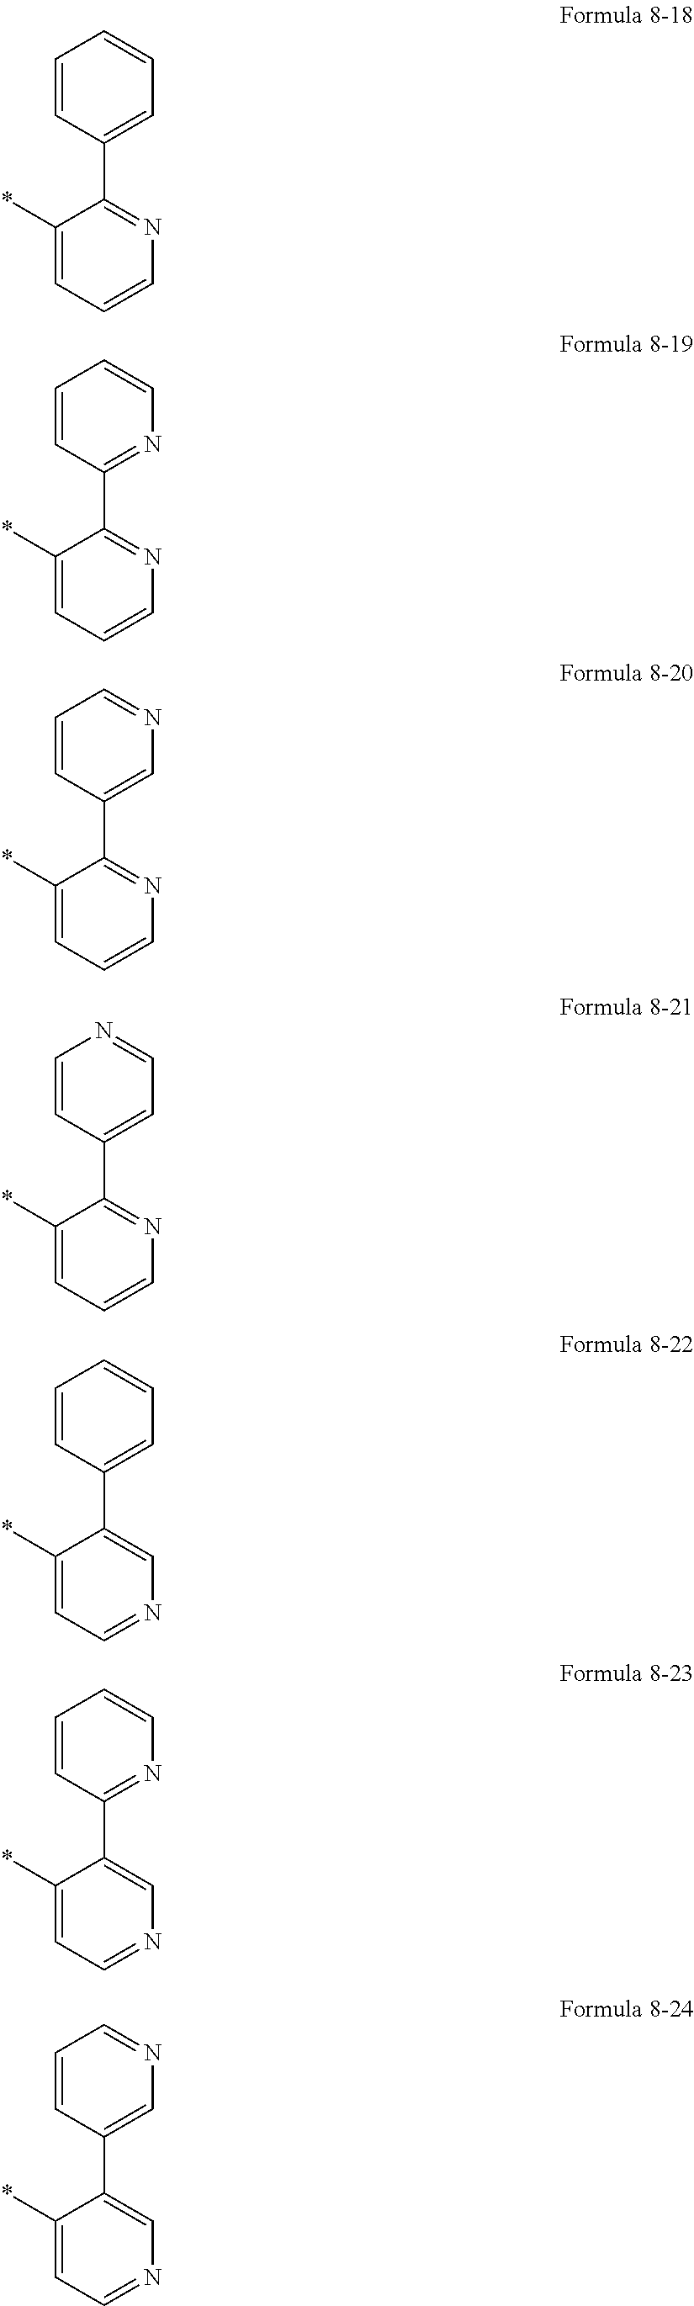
C1(*)=CC=CN=C1C1=CC=CC=C1.C1(*)=CC=CN=C1C1=NC=CC=C1.C1(*)=CC=CN=C1C1=CN=CC=C1.C1(*)=CC=CN=C1C1=CC=NC=C1.C1(*)=CC=NC=C1C1=CC=CC=C1.C1(*)=CC=NC=C1C1=NC=CC=C1.C1(*)=CC=NC=C1C1=CN=CC=C1
